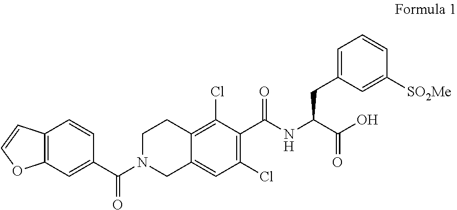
C12=CC(Cl)=C(C(=O)NC(CC3=CC=CC([SO2Me])=C3)C(=O)O)C(Cl)=C1CCN(C(C1=CC3=C(C=C1)C=CO3)=O)C2
